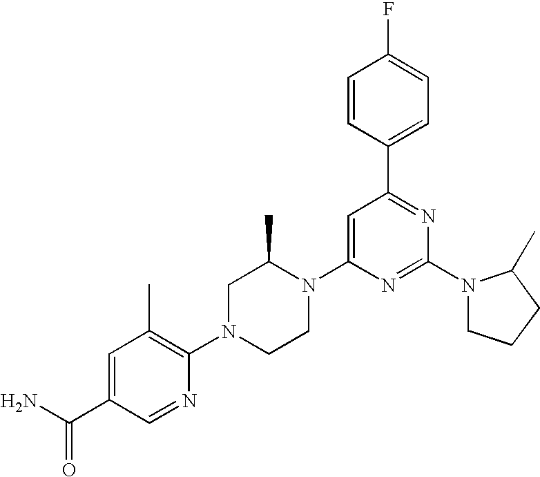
C1=C(C(N)=O)C=NC(N2CCN(C3=CC(C4=CC=C(F)C=C4)=NC(N4CCCC4C)=N3)C(C)C2)=C1C
